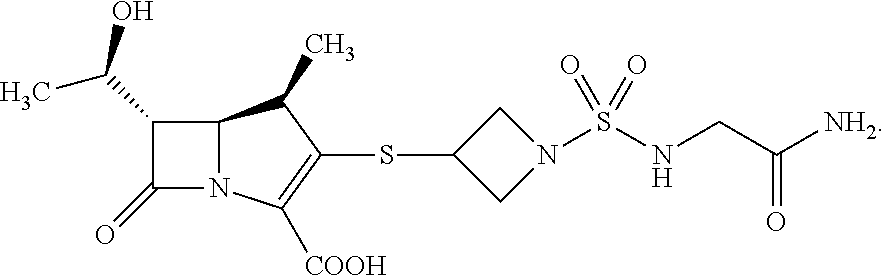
C12N(C([COOH])=C(SC3CN(S(NCC([NH2])=O)(=O)=O)C3)C1C)C(=O)C2C(O)C
